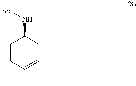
C1CC(C)=CCC1N[Boc]
